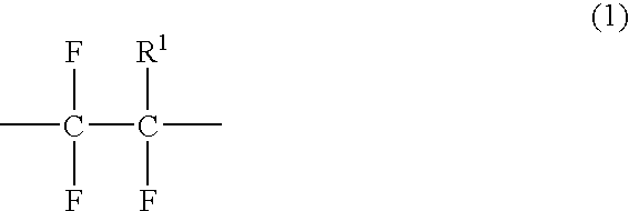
CC(C([R1])(C)F)(F)F
